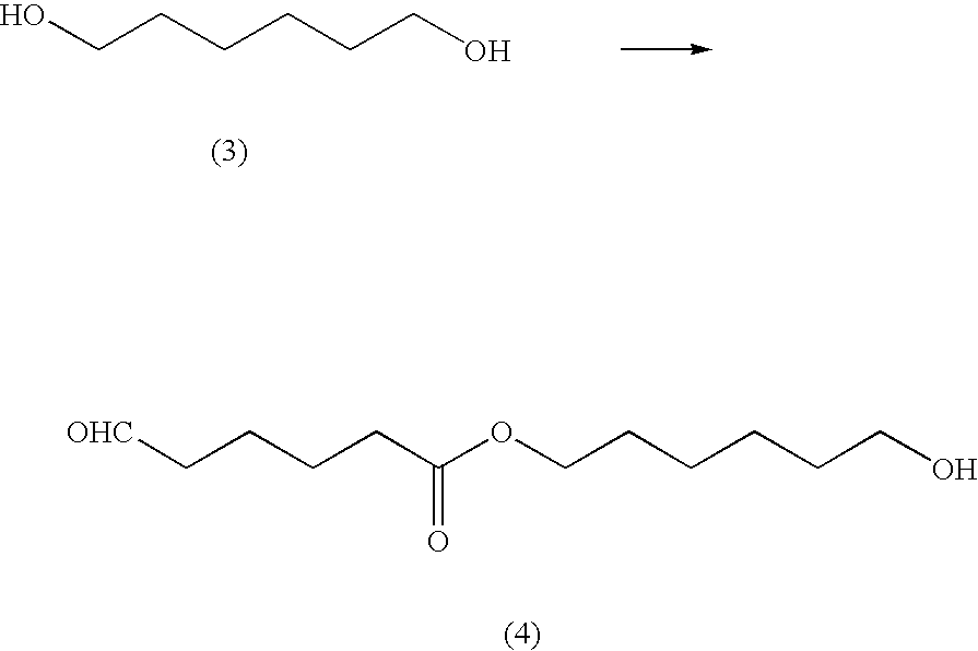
OCCCCCCO.[OHC]CCCCC(OCCCCCCO)=O
